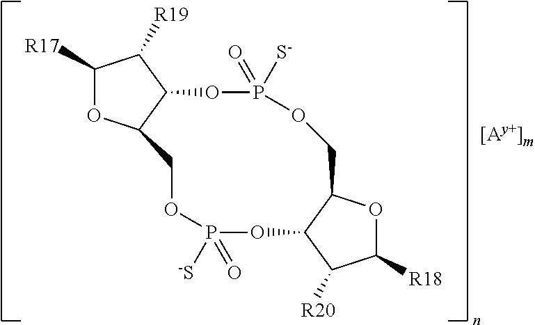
C1([R17])OC2C(C1[R19])OP(=O)([S-])OCC1OC([R18])C([R20])C1OP([-S])(=O)OC2
